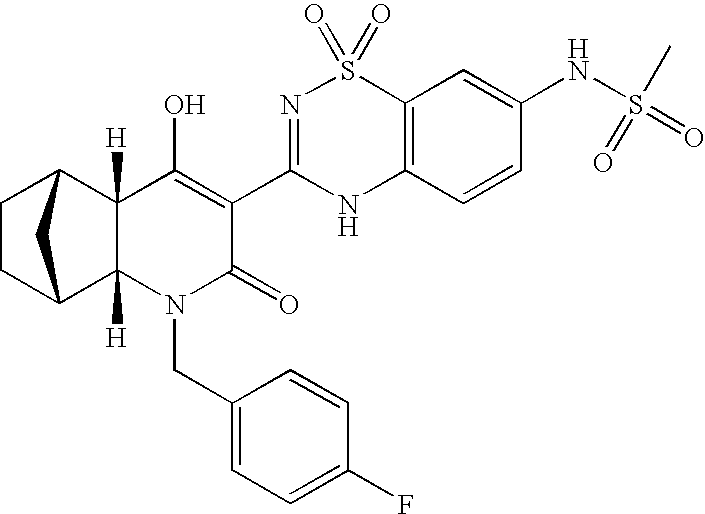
C1CC2C3([H])C([H])(C1C2)C(O)=C(C1=NS(=O)(=O)C2=C(N1)C=CC(NS(=O)(C)=O)=C2)C(=O)N3CC1=CC=C(F)C=C1
